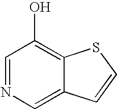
C1=NC=C2C(=C1O)SC=C2
